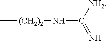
C[(CH2)2]NC(=N)[NH2]
